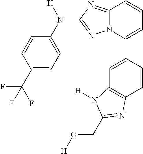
C1=CC(C(F)(F)F)=CC=C1N([H])C1=NN2C(=N1)C=CC=C2C1=CC2=C(C=C1)N=C(CO[H])N2[H]
